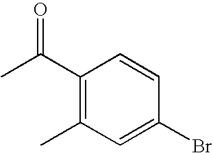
CC(C1=C(C)C=C(Br)C=C1)=O
